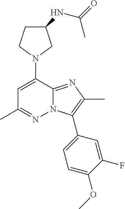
C1C(NC(=O)C)CN(C2=CC(C)=NN3C2=NC(C)=C3C2=CC=C(OC)C(F)=C2)C1
